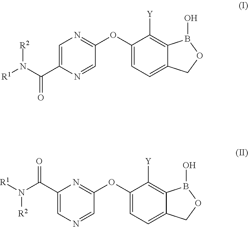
C1=C(C(N([R1])[R2])=O)N=CC(OC2=CC=C3C(=C2[Y])B(O)OC3)=N1.C1(C(N([R1])[R2])=O)=CN=CC(OC2=CC=C3C(=C2[Y])B(O)OC3)=N1
